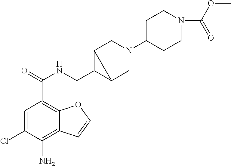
C1=C(Cl)C(N)=C2C(=C1C(=O)NCC1C3CN(C4CCN(C(OC)=O)CC4)CC13)OC=C2
